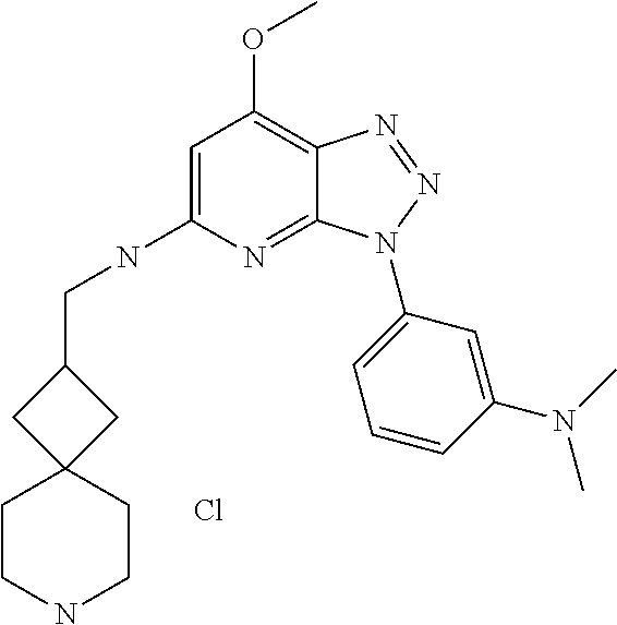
C1=C(NCC2CC3(C2)CCNCC3)N=C2C(=C1OC)N=NN2C1=CC=CC(N(C)C)=C1.Cl
